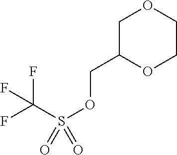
C1C(COS(C(F)(F)F)(=O)=O)OCCO1
